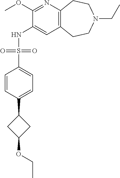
C1(OC)=NC2=C(C=C1NS(C1=CC=C(C3CC(OCC)C3)C=C1)(=O)=O)CCN(CC)CC2
